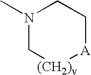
N1(C)C[(CH2)v][A]CC1
